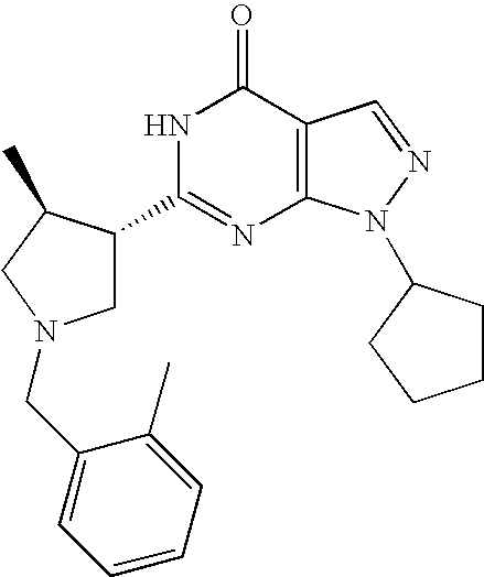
N1C(C2CN(CC3=CC=CC=C3C)CC2C)=NC2=C(C1=O)C=NN2C1CCCC1
